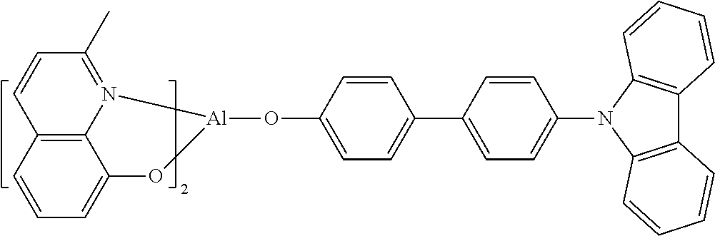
C12=C3C=CC=C1O[Al](OC1=CC=C(C4=CC=C(N5C6=C(C7=C5C=CC=C7)C=CC=C6)C=C4)C=C1)N2=C(C)C=C3
